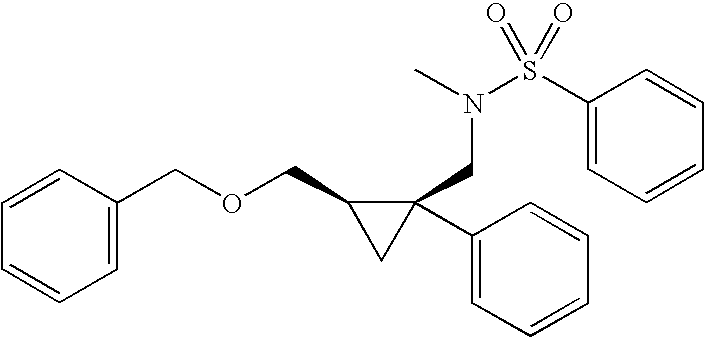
C1=C(COCC2CC2(CN(S(=O)(C2=CC=CC=C2)=O)C)C2=CC=CC=C2)C=CC=C1
